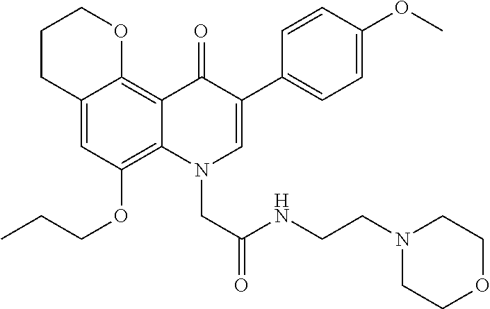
C12=CC(OCCC)=C3C(=C1OCCC2)C(=O)C(C1=CC=C(OC)C=C1)=CN3CC(NCCN1CCOCC1)=O
